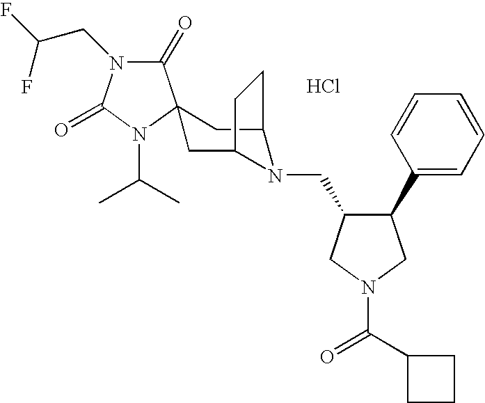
Cl.C1(=O)N(CC(F)F)C(=O)N(C(C)C)C12CC1N(CC3C(C4=CC=CC=C4)CN(C(=O)C4CCC4)C3)C(C2)CC1
